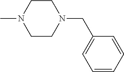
C1CN(C)CCN1CC1=CC=CC=C1
